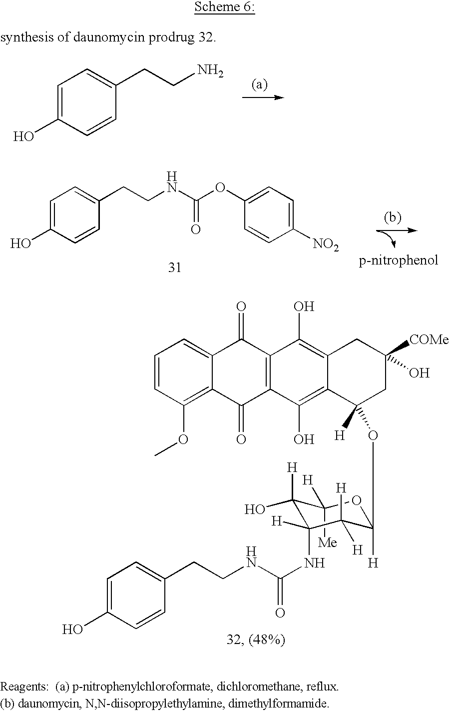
C1=C(O)C=CC(CCN)=C1.C1=C(O)C=CC(CCNC(OC2=CC=C([NO2])C=C2)=O)=C1.C1([H])([Me])C(O)([H])C(NC(NCCC2=CC=C(O)C=C2)=O)([H])C([H])([H])C(OC2([H])C3=C(O)C4=C(C(=O)C5=CC=CC(OC)=C5C4=O)C(O)=C3CC([COMe])(O)C2)([H])O1
